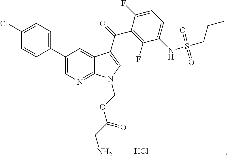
Cl.C1(Cl)=CC=C(C2=CN=C3C(=C2)C(C(=O)C2=C(F)C(NS(CCC)(=O)=O)=CC=C2F)=CN3COC(CN)=O)C=C1
